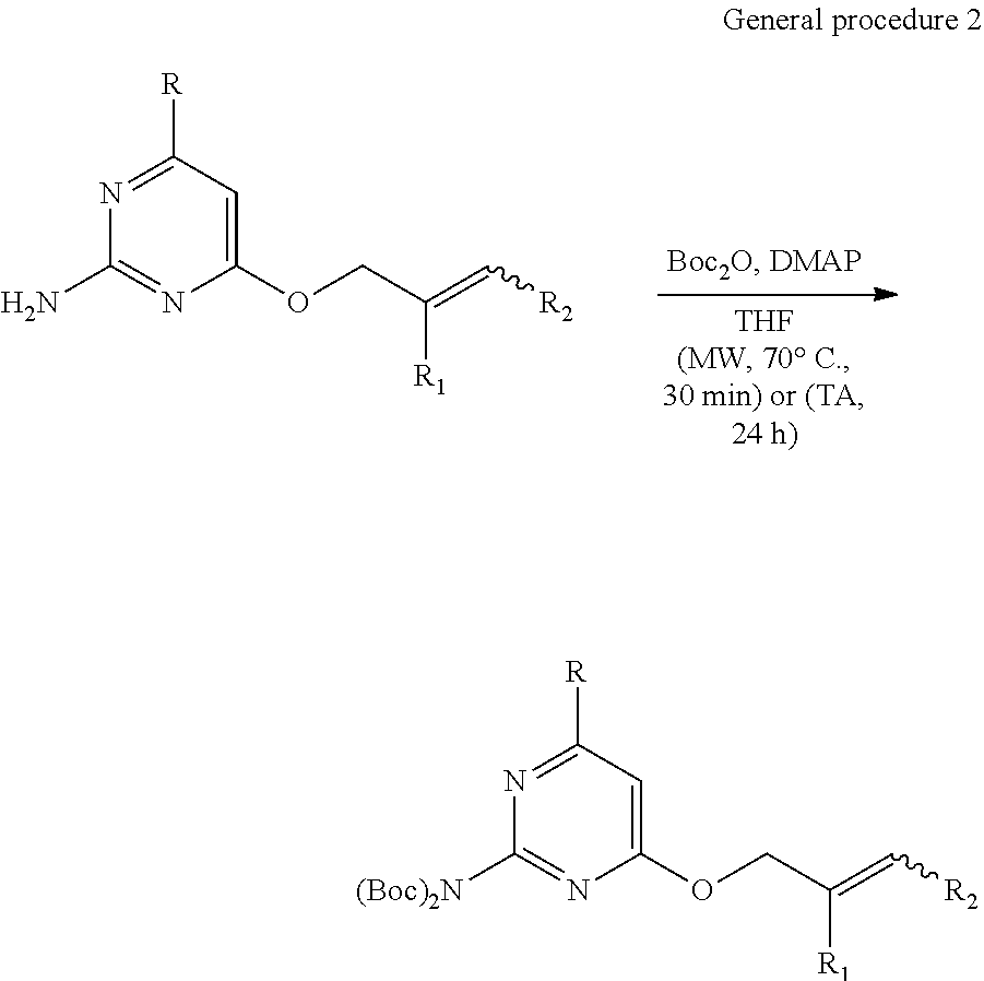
C1(OCC(=C[R2])[R1])=CC([R])=NC(N)=N1.C1(OCC(=C[R2])[R1])=CC([R])=NC([(Boc)2N])=N1
